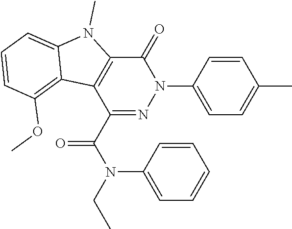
C1(=O)C2=C(C(C(N(C3=CC=CC=C3)CC)=O)=NN1C1=CC=C(C)C=C1)C1=C(OC)C=CC=C1N2C
